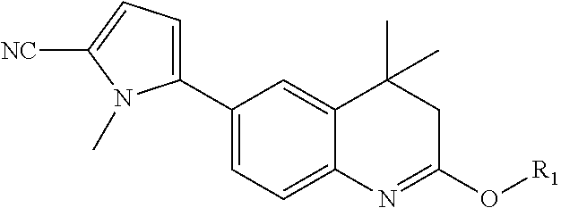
C1(C2=CC=C([NC])N2C)=CC=C2C(=C1)C(C)(C)CC(O[R1])=N2
